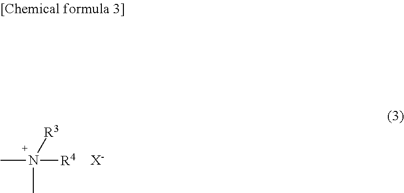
[R3]N(C)(C)[R4].[X-]
